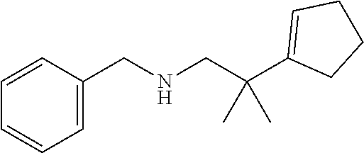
C1(C(CNCC2=CC=CC=C2)(C)C)=CCCC1
